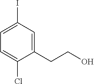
C1=C(I)C=C(CCO)C(Cl)=C1
